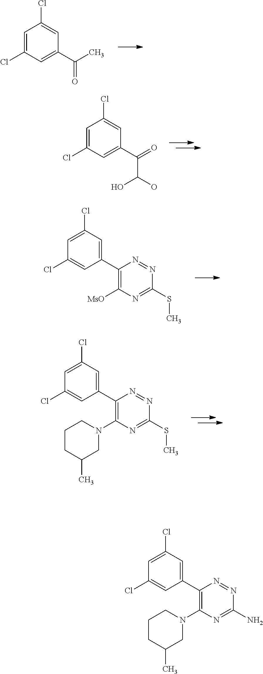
[MsO]C1=C(C2=CC(Cl)=CC(Cl)=C2)N=NC(SC)=N1.C1CN(C2=C(C3=CC(Cl)=CC(Cl)=C3)N=NC(N)=N2)CC(C)C1.C1=C(Cl)C=C(C(C)=O)C=C1Cl.C1=C(Cl)C=C(C(=O)C(O)O)C=C1Cl.N1(C2=C(C3=CC(Cl)=CC(Cl)=C3)N=NC(SC)=N2)CCCC(C)C1
